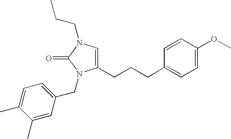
C(C)CN1C=C(CCCC2=CC=C(OC)C=C2)N(CC2=CC=C(C)C(C)=C2)C1=O
